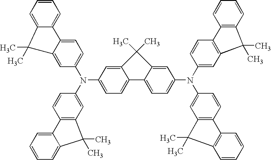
C1=C2C(=CC=C1N(C1=CC=C3C(=C1)C(C)(C)C1=CC=CC=C31)C1=CC3=C(C=C1)C1=CC=CC=C1C3(C)C)C1=CC=C(N(C3=CC4=C(C=C3)C3=C(C=CC=C3)C4(C)C)C3=CC4=C(C=C3)C3=C(C=CC=C3)C4(C)C)C=C1C2(C)C
